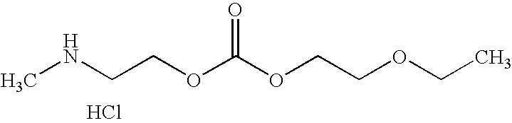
N(CCOC(OCCOCC)=O)C.Cl
